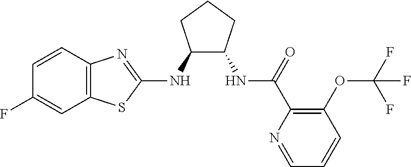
C12=C(C=CC(F)=C1)N=C(NC1C(NC(C3=C(OC(F)(F)F)C=CC=N3)=O)CCC1)S2
